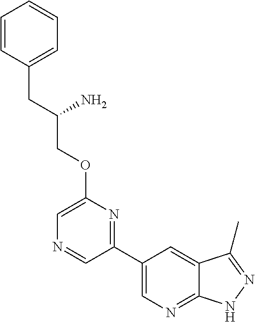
C1=C(OCC(CC2=CC=CC=C2)N)N=C(C2=CN=C3C(=C2)C(C)=NN3)C=N1
